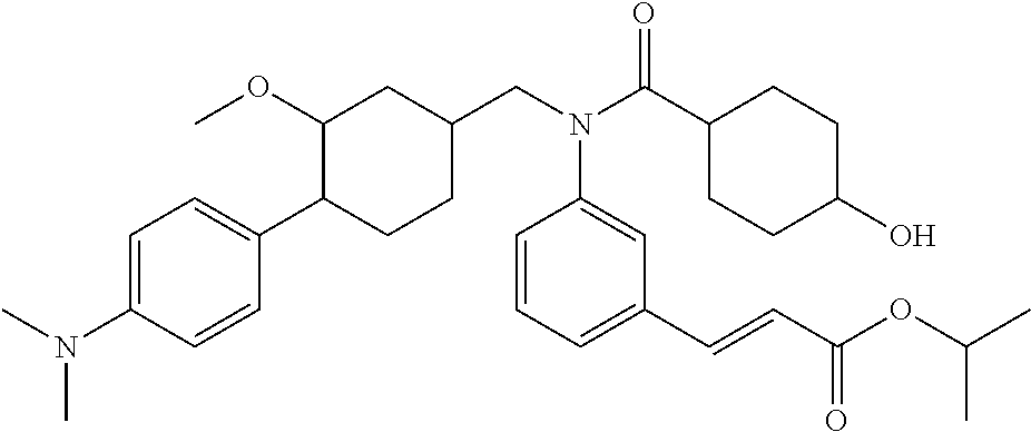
N(C(C1CCC(O)CC1)=O)(C1=CC(C=CC(OC(C)C)=O)=CC=C1)CC1CCC(C2=CC=C(N(C)C)C=C2)C(OC)C1
